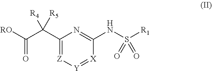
C1(C(C([RO])=O)([R5])[R4])=[Z][Y]=[X]C(NS([R1])(=O)=O)=N1
